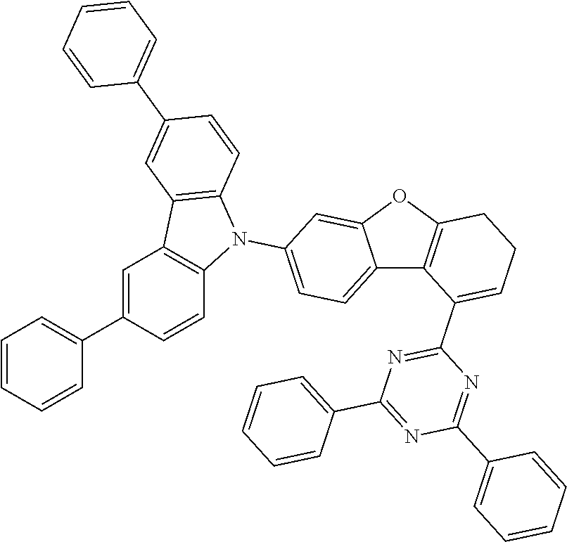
C12=CC=C(N3C4=C(C5=C3C=CC(C3=CC=CC=C3)=C5)C=C(C3=CC=CC=C3)C=C4)C=C1OC1=C2C(C2=NC(C3=CC=CC=C3)=NC(C3=CC=CC=C3)=N2)=CCC1
